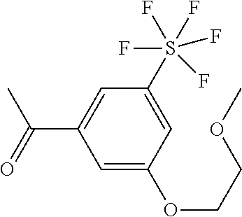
C1=C(OCCOC)C=C(S(F)(F)(F)(F)F)C=C1C(=O)C
